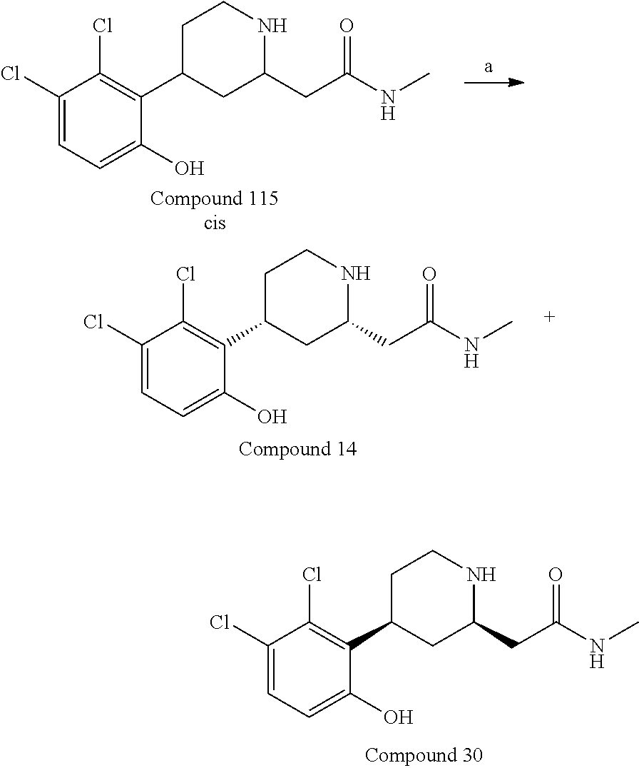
C1(Cl)=C(C2CCNC(CC(=O)NC)C2)C(O)=CC=C1Cl.C1(Cl)=C(C2CCNC(CC(=O)NC)C2)C(O)=CC=C1Cl.C1(Cl)=C(C2CCNC(CC(=O)NC)C2)C(O)=CC=C1Cl
